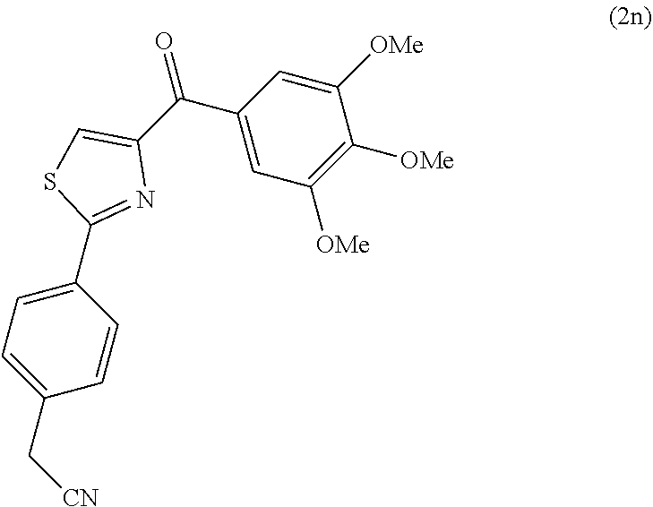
C1([OMe])=CC(C(=O)C2=CSC(C3=CC=C(C[CN])C=C3)=N2)=CC([OMe])=C1[OMe]
